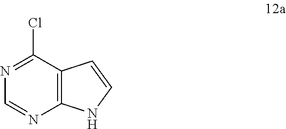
C1=NC2=C(C(Cl)=N1)C=CN2
